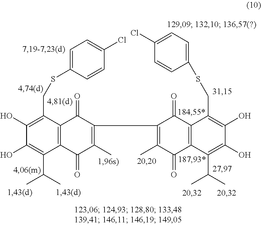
C1(O)=C(C(C)C)C2=C(C(CSC3=CC=C(Cl)C=C3)=C1O)C(=O)C(C1=C(C)C(=O)C3=C(C1=O)C(CSC1=CC=C(Cl)C=C1)=C(O)C(O)=C3C(C)C)=C(C)C2=O
